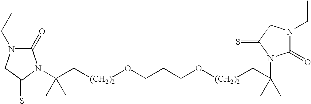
C1(=O)N(CC)CC(=S)N1C(C[(CH2)2]OCCCO[(CH2)2]CC(C)(C)N1C(=O)N(CC)CC1=S)(C)C
